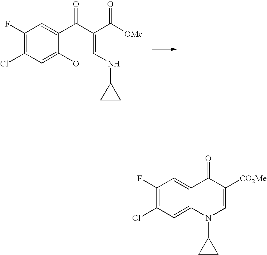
C1(F)=C(Cl)C=C(OC)C(C(C(C([OMe])=O)=CNC2CC2)=O)=C1.C1(F)=C(Cl)C=C2C(=C1)C(=O)C([CO2Me])=CN2C1CC1
